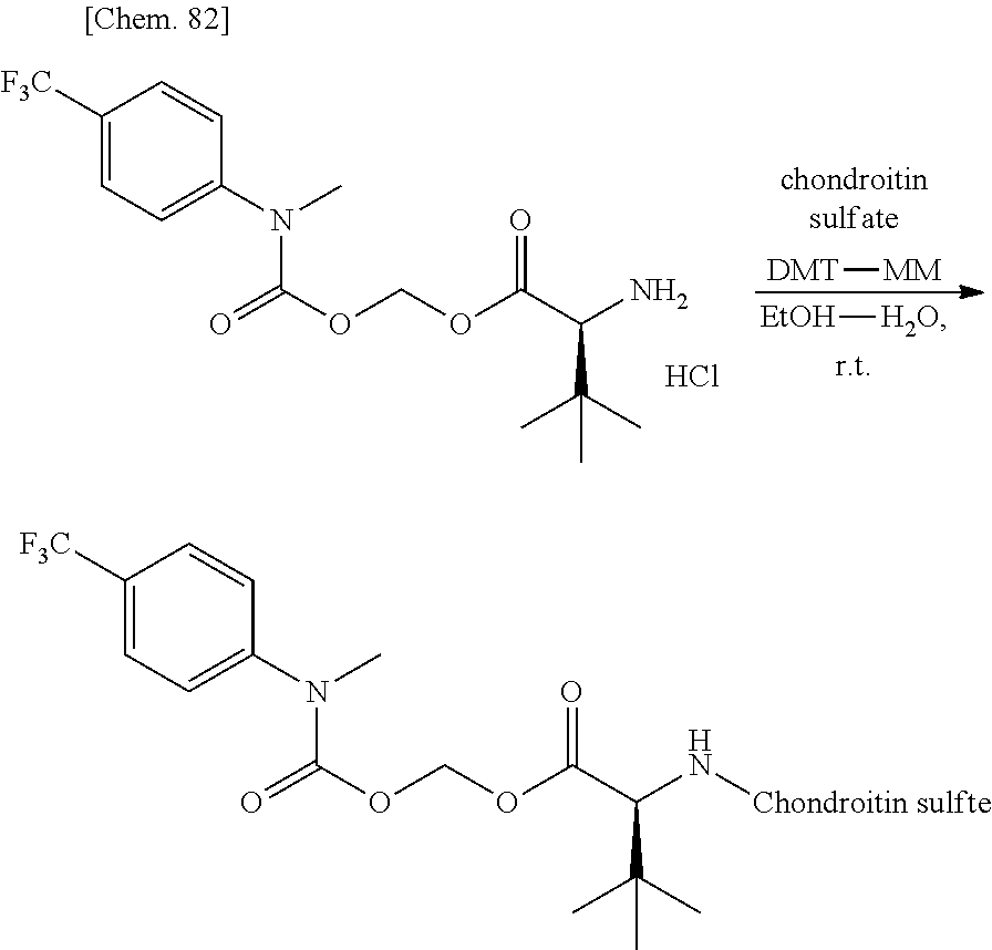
C1([F3C])=CC=C(N(C(=O)OCOC(=O)C(N)C(C)(C)C)C)C=C1.[DMT][MM].[EtOH][H2O].Cl.C1([F3C])=CC=C(N(C(=O)OCOC(=O)C(N[Chondroitin sulfte])C(C)(C)C)C)C=C1
